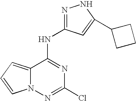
N(C1=NC(Cl)=NN2C1=CC=C2)C1=NNC(C2CCC2)=C1
